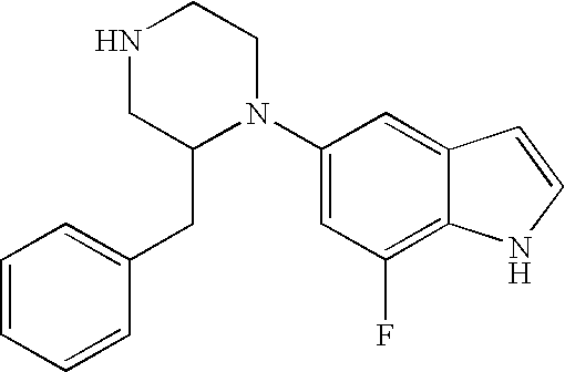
C1=CC=CC(CC2N(C3=CC(F)=C4C(=C3)C=CN4)CCNC2)=C1
